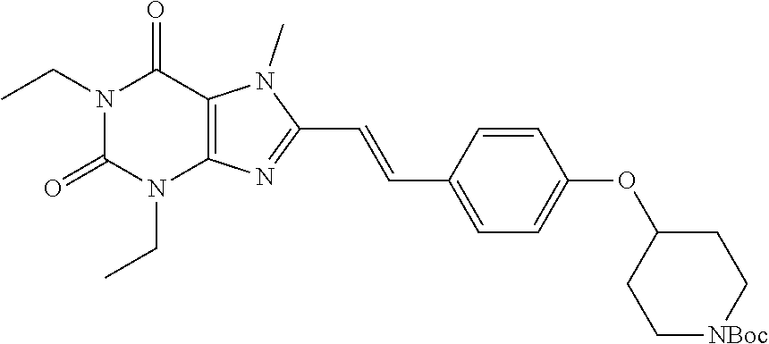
N1(CC)C(=O)N(CC)C2=C(C1=O)N(C)C(C=CC1=CC=C(OC3CC[NBoc]CC3)C=C1)=N2
